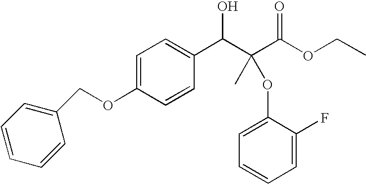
C1=C(OCC2=CC=CC=C2)C=CC(C(C(C(OCC)=O)(C)OC2=CC=CC=C2F)O)=C1
